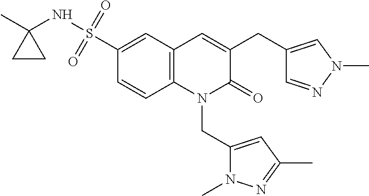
C1=CC2=C(C=C1S(=O)(=O)NC1(C)CC1)C=C(CC1=CN(C)N=C1)C(=O)N2CC1=CC(C)=NN1C
